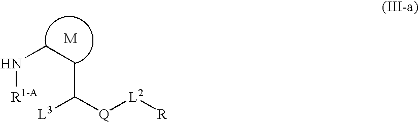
[R1-A]NCCC([Q][L2][R])[L3]
